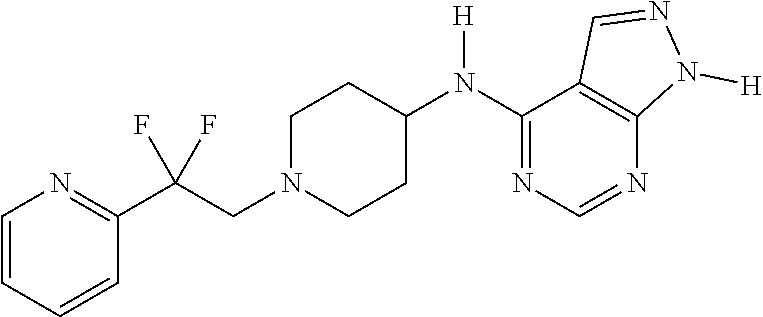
C1=CC=CC(C(CN2CCC(N(C3=NC=NC4=C3C=NN4[H])[H])CC2)(F)F)=N1
